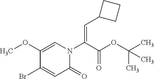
N1(C(C(OC(C)(C)C)=O)=CC2CCC2)C(=O)C=C(Br)C(OC)=C1
